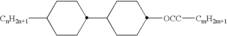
C1CC([OCC][CmH2m+1])CCC1C1CCC([CnH2n+1])CC1
